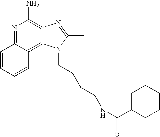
N1=C2C(=C3C(=C1N)N=C(C)N3CCCCNC(C1CCCCC1)=O)C=CC=C2
